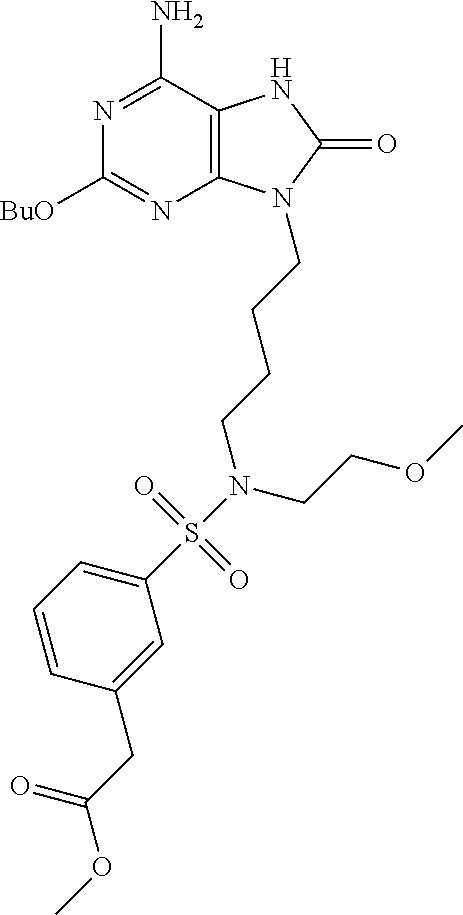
C1([BuO])=NC2=C(C(N)=N1)NC(=O)N2CCCCN(S(C1=CC=CC(CC(OC)=O)=C1)(=O)=O)CCOC
